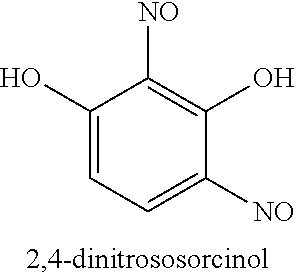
C1(O)=CC=C([NO])C(O)=C1[NO]
